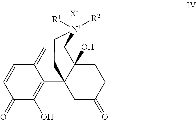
C12=CC3C4(O)C(C1=C(O)C(=O)C=C2)(CC(=O)CC4)CC[N+]3([R1])[R2].[X-]
